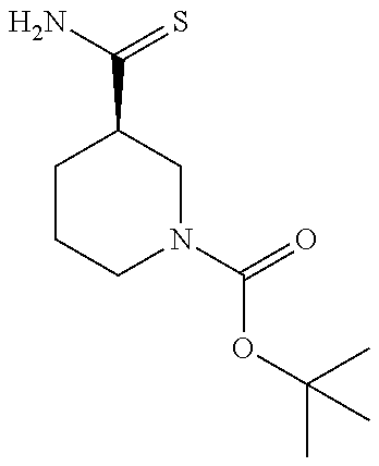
C1CCN(C(=O)OC(C)(C)C)CC1C(N)=S
